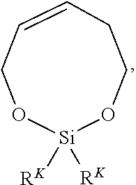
[Si]1([RK])([RK])OCC=CCCO1
